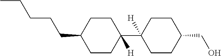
C1CC(CCCCC)CCC1(C1([H])CCC(CO)CC1)[H]
